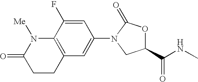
C12=C(C=C(N3C(=O)OC(C(NC)=O)C3)C=C1F)CCC(=O)N2[Me]
